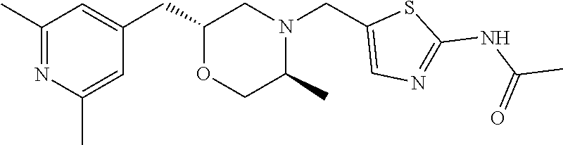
O1CC(C)N(CC2=CN=C(NC(C)=O)S2)CC1CC1=CC(C)=NC(C)=C1
